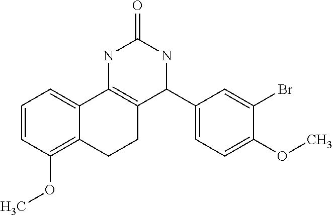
C1=CC(OC)=C2C(=C1)C1=C(CC2)C(C2=CC=C(OC)C(Br)=C2)NC(=O)N1
